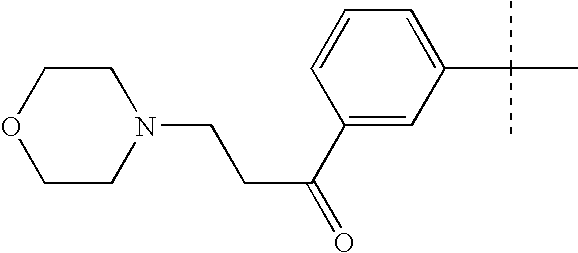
C1(C(=O)CCN2CCOCC2)=CC(C(C)(C)C)=CC=C1
